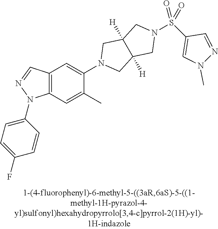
N1(C2=CC3=C(C=C2C)N(C2=CC=C(F)C=C2)N=C3)CC2([H])C([H])(C1)CN(S(C1=CN(C)N=C1)(=O)=O)C2
